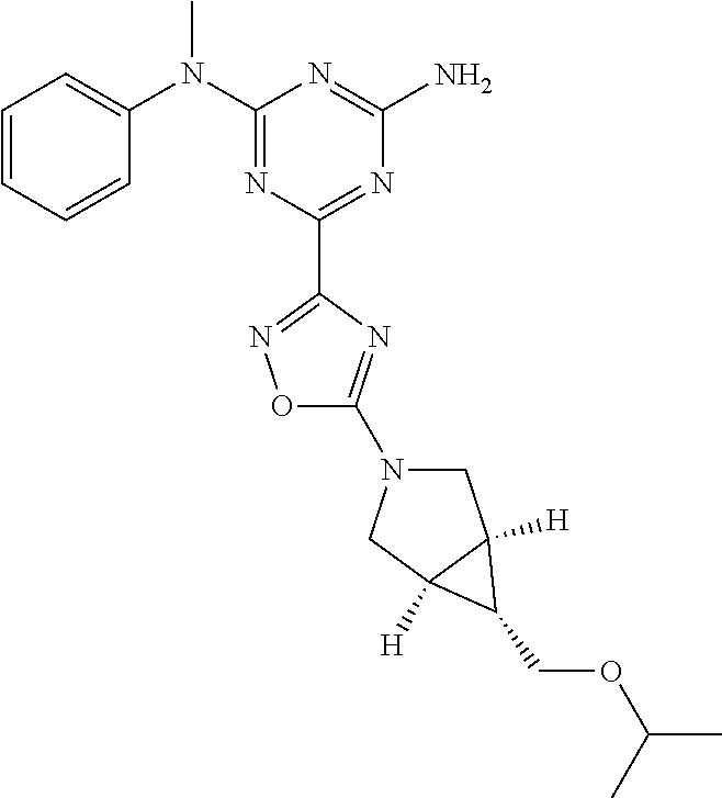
C1=CC=CC(N(C2=NC(C3=NOC(N4CC5([H])C([H])(C4)C5COC(C)C)=N3)=NC(N)=N2)C)=C1
